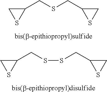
C1(CSCC2SC2)CS1.C1(CSSCC2SC2)CS1
